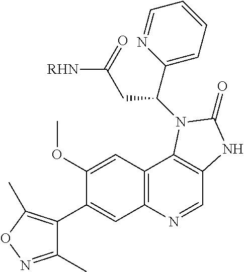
C1(C)=NOC(C)=C1C1=CC2=C(C=C1OC)C1=C(C=N2)NC(=O)N1C(C1=CC=CC=N1)CC([RHN])=O
